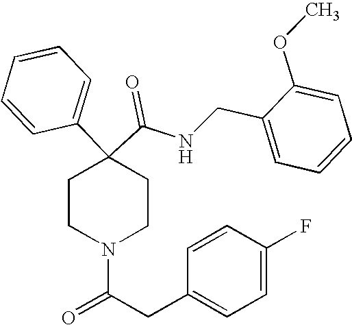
N(C(C1(C2=CC=CC=C2)CCN(C(CC2=CC=C(F)C=C2)=O)CC1)=O)CC1=CC=CC=C1OC
